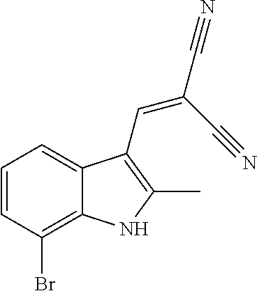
C1=CC(Br)=C2C(=C1)C(C=C(C#N)C#N)=C(C)N2
